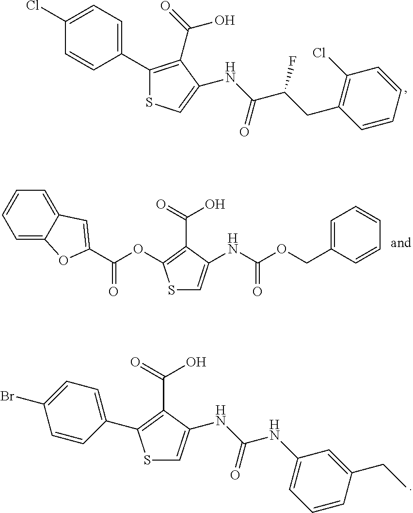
C1=C(Cl)C=CC(C2=C(C(O)=O)C(NC(C(CC3=C(Cl)C=CC=C3)F)=O)=CS2)=C1.C1=CC=C2C(=C1)C=C(C(OC1=C(C(O)=O)C(NC(OCC3=CC=CC=C3)=O)=CS1)=O)O2.S1C=C(NC(NC2=CC=CC(CC)=C2)=O)C(C(=O)O)=C1C1=CC=C(Br)C=C1
